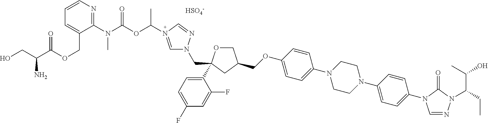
C(OC1=CC=C(N2CCN(C3=CC=C(N4C=NN(C(C(O)C)CC)C4=O)C=C3)CC2)C=C1)C1COC(C2=CC=C(F)C=C2F)(CN2C=N(C(C)OC(N(C3=NC=CC=C3COC(=O)C(CO)N)C)=O)C=N2)C1.[HSO4-]
